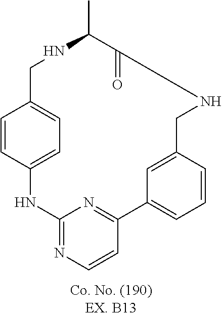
C12=NC=CC(=N1)C1=CC=CC(=C1)CNC(=O)C(C)NCC1=CC=C(N2)C=C1
